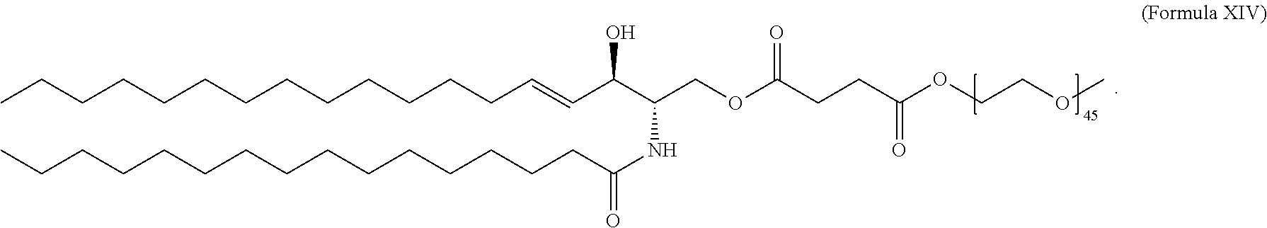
CCCCCCCCCCCCCC=CC(C(COC(CCC(OCCOC)=O)=O)NC(CCCCCCCCCCCCCCC)=O)O
